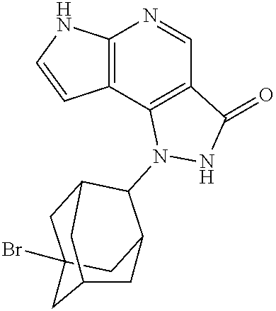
C12=C(NC=C1)N=CC1=C2N(C2C3CC4(Br)CC2CC(C4)C3)NC1=O
